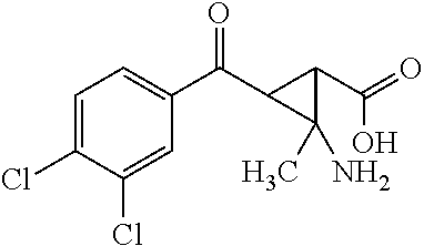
C1=C(Cl)C(Cl)=CC(C(C2C(C(O)=O)C2(N)C)=O)=C1
